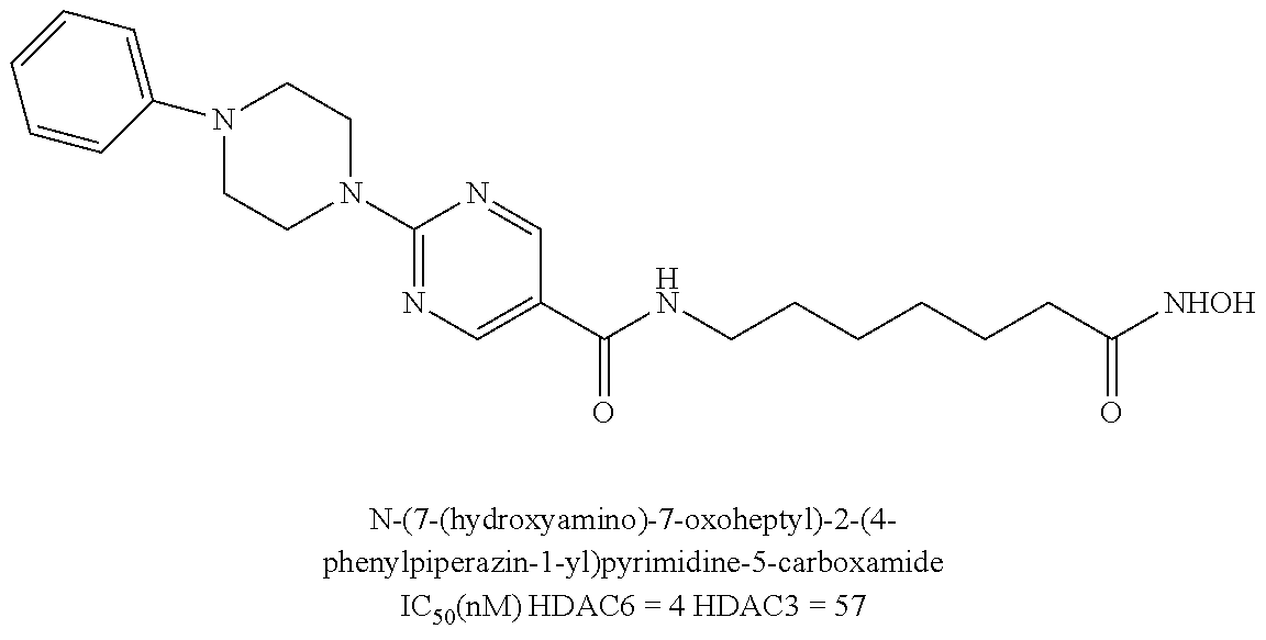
N1(C2=NC=C(C(NCCCCCCC([NHOH])=O)=O)C=N2)CCN(C2=CC=CC=C2)CC1
